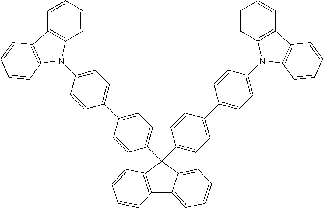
C1=CC(C2(C3=CC=C(C4=CC=C(N5C6=C(C=CC=C6)C6=C5C=CC=C6)C=C4)C=C3)C3=C(C4=CC=CC=C24)C=CC=C3)=CC=C1C1=CC=C(N2C3=C(C=CC=C3)C3=C2C=CC=C3)C=C1
